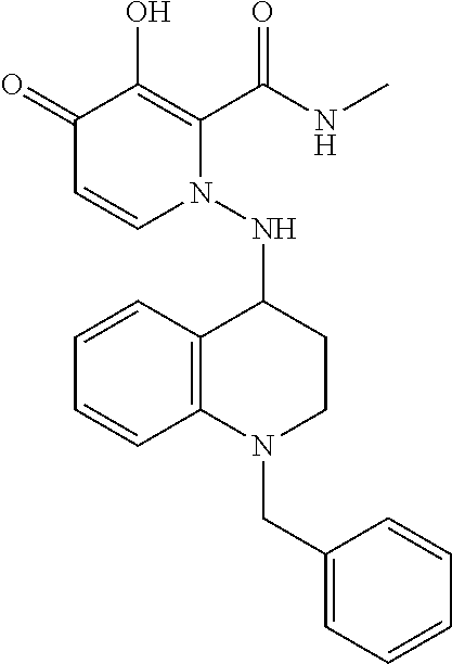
C1(=O)C=CN(NC2C3=C(N(CC4=CC=CC=C4)CC2)C=CC=C3)C(C(NC)=O)=C1O
